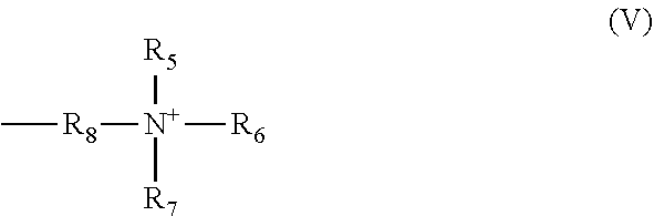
C[R8][N+]([R6])([R7])[R5]
